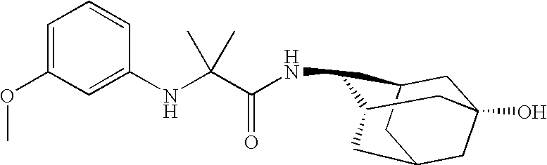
N(C1C2CC3(O)CC(CC1C3)C2)C(C(NC1=CC(OC)=CC=C1)(C)C)=O
